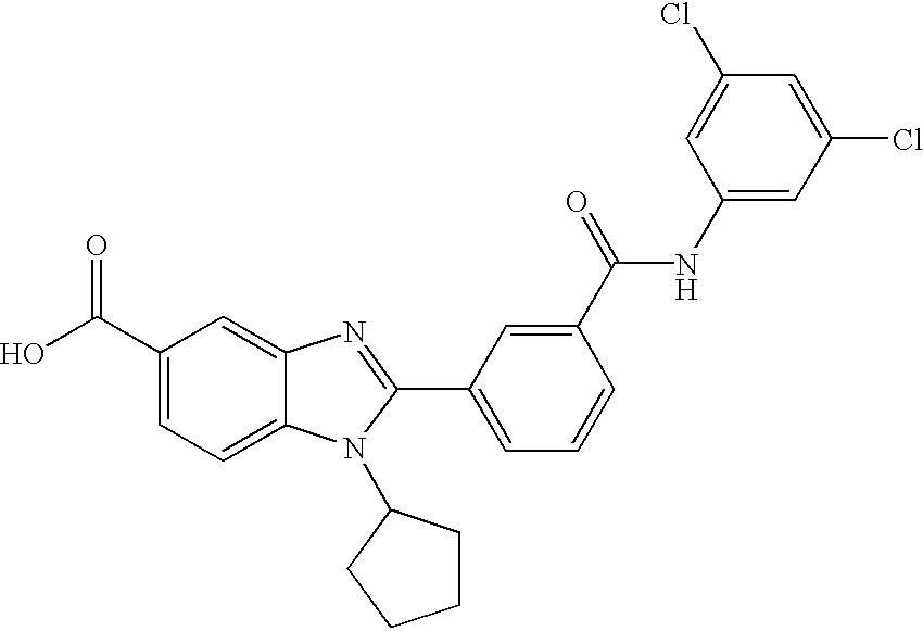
C1(C(O)=O)=CC=C2C(=C1)N=C(C1=CC=CC(C(=O)NC3=CC(Cl)=CC(Cl)=C3)=C1)N2C1CCCC1
